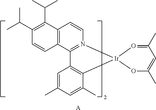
C12=C(C3=N(C=C1)[Ir]1(C4=C3C=C(C)C=C4C)O=C(C)C=C(C)O1)C=CC(C(C)C)=C2C(C)C.[A]
